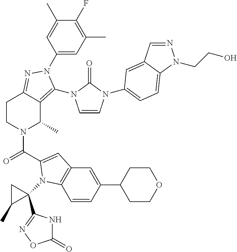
C1(N2C(N3C=CN(C4=CC=C5C(=C4)C=NN5CCO)C3=O)=C3C(C)N(C(=O)C4=CC5=C(C=CC(C6CCOCC6)=C5)N4C4(C5=NOC(=O)N5)CC4C)CCC3=N2)=CC(C)=C(F)C(C)=C1
